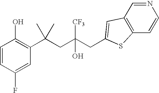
C1=CC(F)=CC(C(CC(CC2=CC3=C(C=CN=C3)S2)([CF3])O)(C)C)=C1O
